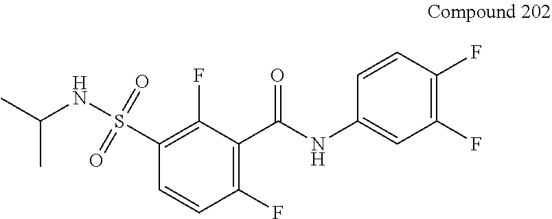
C1(C(NC2=CC(F)=C(F)C=C2)=O)=C(F)C=CC(S(NC(C)C)(=O)=O)=C1F
